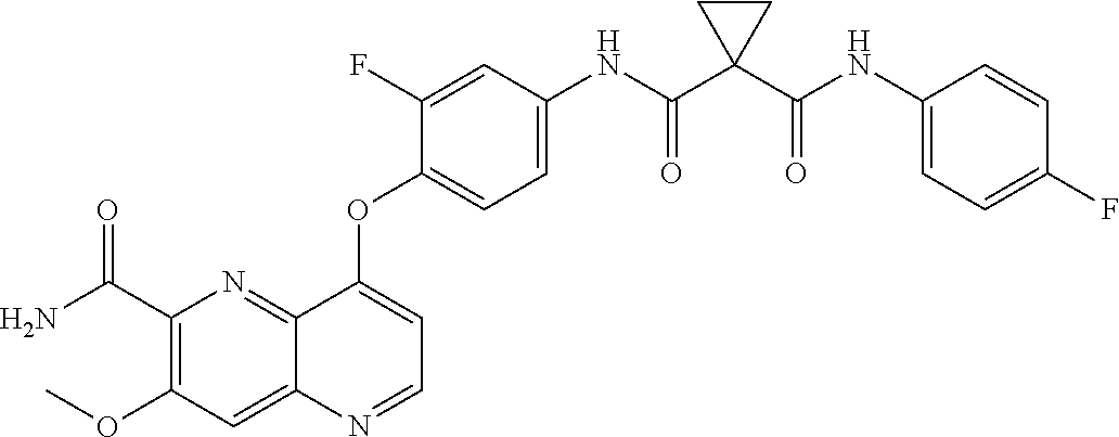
C12=NC(C(N)=O)=C(OC)C=C1N=CC=C2OC1=CC=C(NC(C2(C(NC3=CC=C(F)C=C3)=O)CC2)=O)C=C1F
